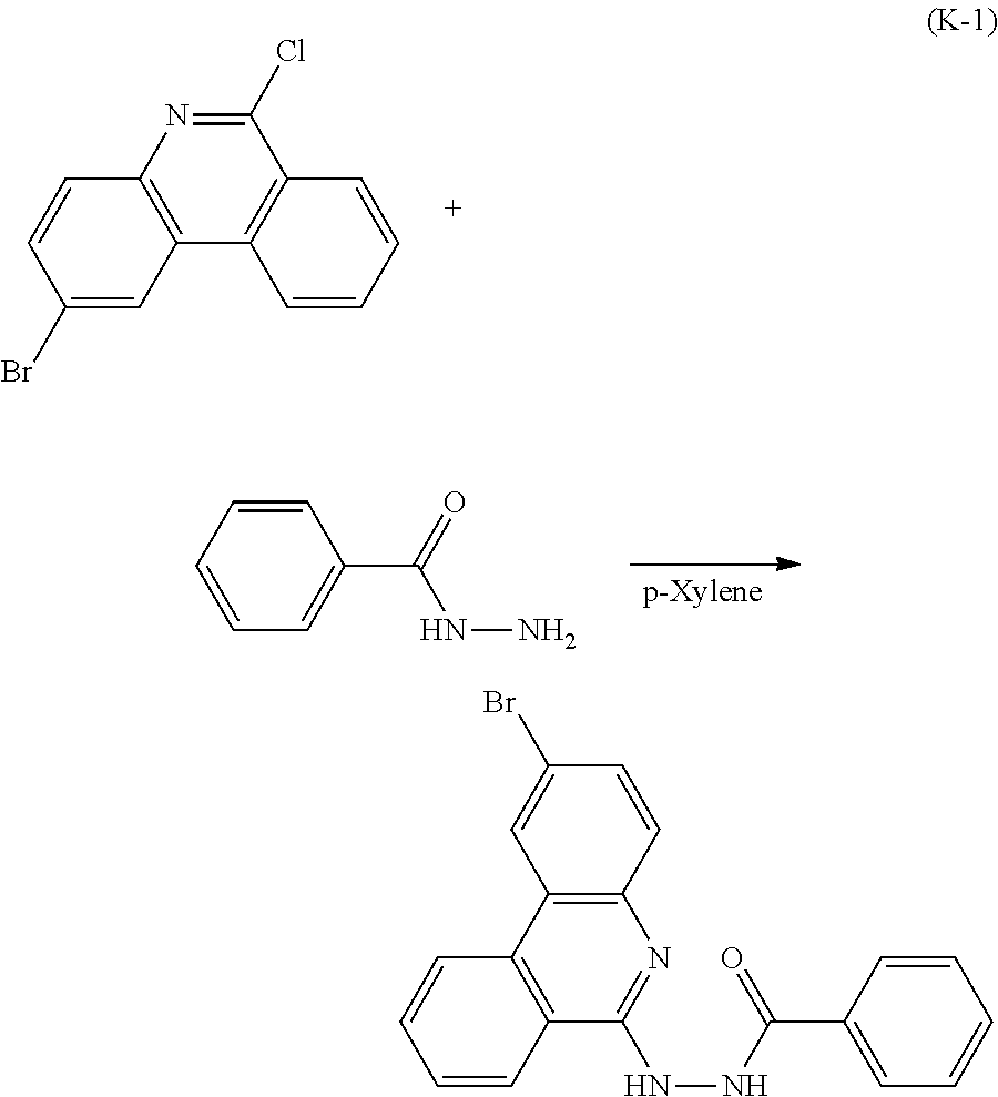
C1(Cl)=NC2=C(C3=C1C=CC=C3)C=C(Br)C=C2.C1=CC=CC=C1C(=O)NN.C12=C(C3=C(C(NNC(C4=CC=CC=C4)=O)=N1)C=CC=C3)C=C(Br)C=C2
